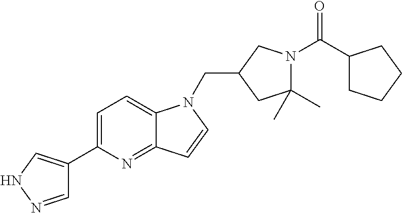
C1=NNC=C1C1=CC=C2C(=N1)C=CN2CC1CC(C)(C)N(C(C2CCCC2)=O)C1
